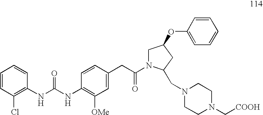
C1=CC(Cl)=C(NC(NC2=C([OMe])C=C(CC(=O)N3CC(OC4=CC=CC=C4)CC3CN3CCN(C[COOH])CC3)C=C2)=O)C=C1
